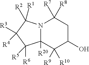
N12C([R20])(C([R9])([R10])C(O)CC1([R7])[R8])C([R6])([R5])C([R3])([R4])C2([R2])[R1]
